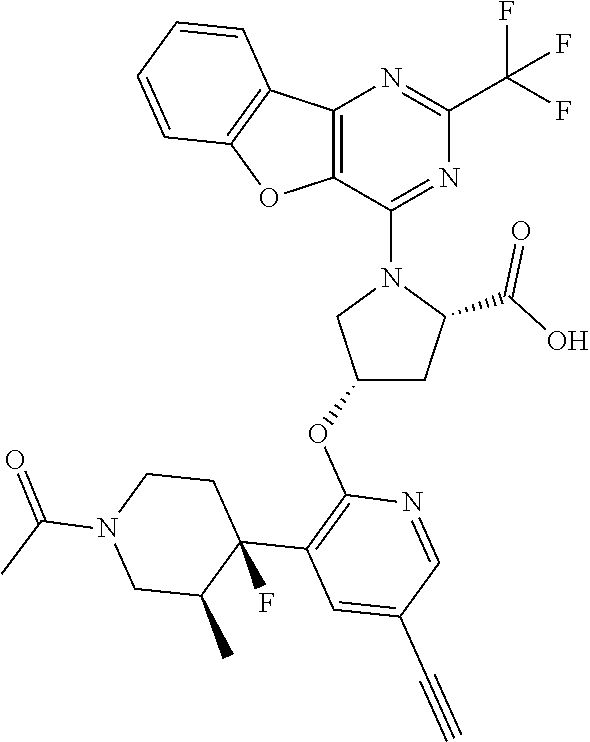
C1=CC2=C(C=C1)OC1=C2N=C(C(F)(F)F)N=C1N1CC(OC2=C(C3(F)CCN(C(=O)C)CC3C)C=C(C#C)C=N2)CC1C(O)=O
